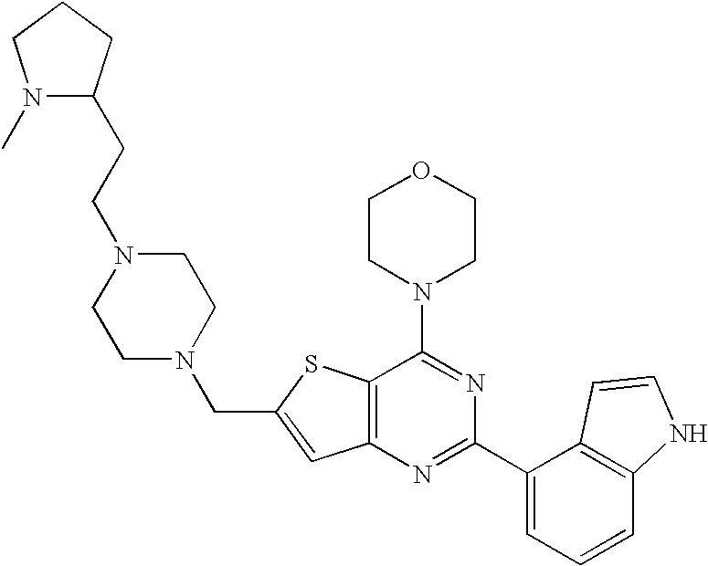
C12=C(N=C(C3=CC=CC4=C3C=CN4)N=C1N1CCOCC1)C=C(CN1CCN(CCC3N(C)CCC3)CC1)S2
